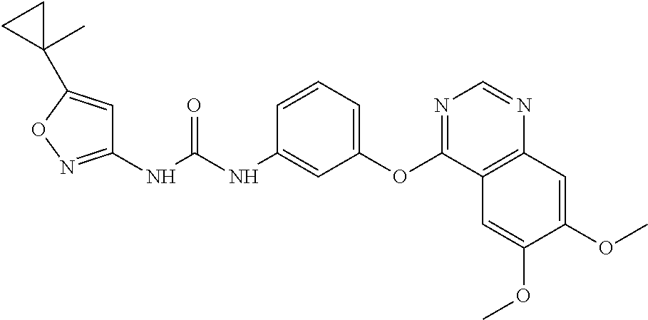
C1(NC(NC2=CC(OC3=NC=NC4=C3C=C(OC)C(OC)=C4)=CC=C2)=O)=NOC(C2(C)CC2)=C1
